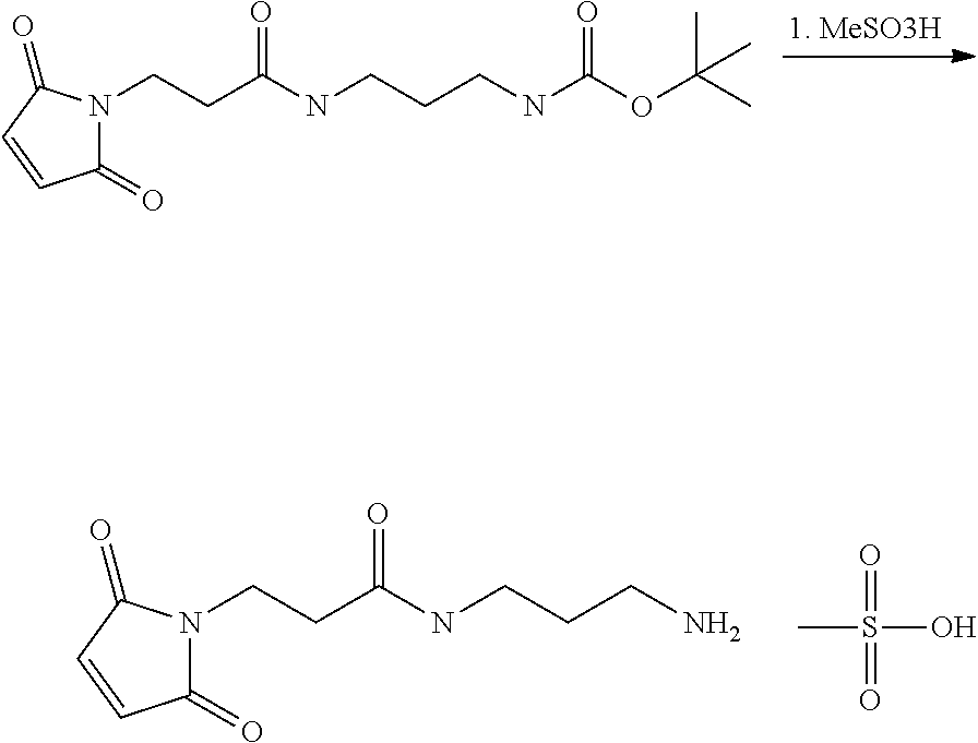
C1(=O)N(CCC(NCCCNC(OC(C)(C)C)=O)=O)C(=O)C=C1.C1(=O)N(CCC(NCCCN)=O)C(=O)C=C1.CS(O)(=O)=O
